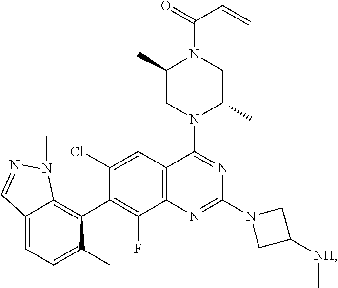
[NH](C)C1CN(C2=NC3=C(C=C(Cl)C(C4=C5N(C)N=CC5=CC=C4C)=C3F)C(N3CC(C)N(C(C=C)=O)CC3C)=N2)C1
